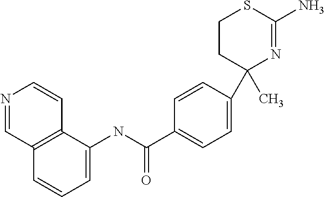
C1(C(NC2=CC=CC3=C2C=CN=C3)=O)=CC=C(C2(C)N=C(N)SCC2)C=C1
